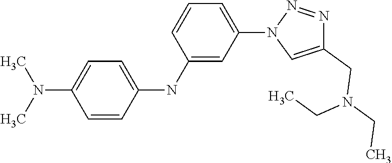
C1=CC(NC2=CC(N3C=C(CN(CC)CC)N=N3)=CC=C2)=CC=C1N(C)C
